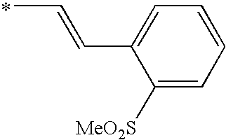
CC=CC1=CC=CC=C1[MeO2S]
